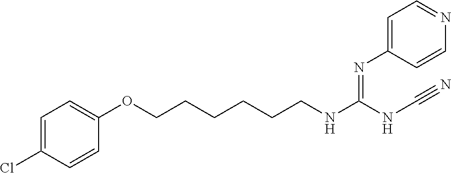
C1=C(Cl)C=CC(OCCCCCCNC(NC#N)=NC2=CC=NC=C2)=C1
